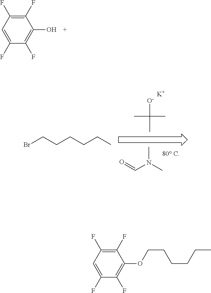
C1(F)=C(O)C(F)=C(F)C=C1F.[O-]C(C)(C)C.[K].O=CN(C)C.BrCCCCCC.C1(F)=C(OCCCCCC)C(F)=C(F)C=C1F
